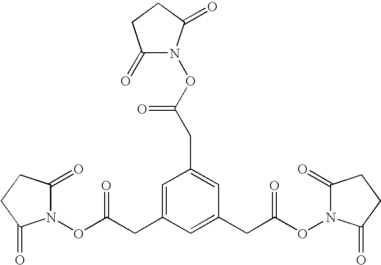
C1=C(CC(=O)ON2C(=O)CCC2=O)C=C(CC(=O)ON2C(=O)CCC2=O)C=C1CC(ON1C(=O)CCC1=O)=O
